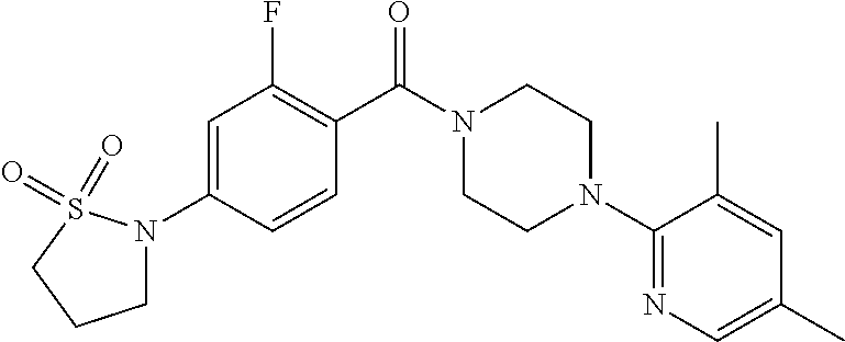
C1=C(N2CCCS2(=O)=O)C=CC(C(N2CCN(C3=NC=C(C)C=C3C)CC2)=O)=C1F
